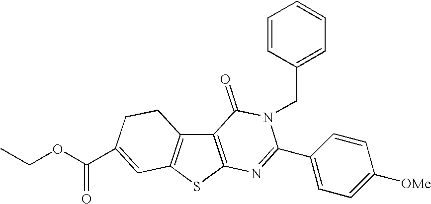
C12=C(SC3=C1CCC(C(OCC)=O)=C3)N=C(C1=CC=C([OMe])C=C1)N(CC1=CC=CC=C1)C2=O
